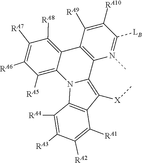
C12=C(C3=C([RA8])C([RA7])=C([RA6])C([RA5])=C3N3C1=C([X]C)C1=C3C([RA4])=C([RA3])C([RA2])=C1[RA1])C([RA9])=C([RA10])C([LB])=N2C
